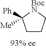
C1CC[BocN]C1([Ph])[Me]
